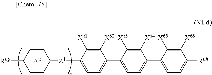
[R6g]C1CCC([Z1]C2=CC=C(C3=CC=C(C4=CC=C([R6h])C([X66])=C4[X65])C([X64])=C3[X63])C([X62])=C2[X61])CC1.[A2]
